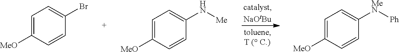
C1=C([MeO])C=CC(Br)=C1.C1=C([MeO])C=CC([MeN][Ph])=C1.C1=C([MeO])C=CC(N[Me])=C1
